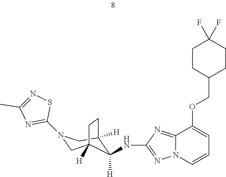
C12=NC(NC3([H])C4([H])CN(C5=NC(C)=NS5)CC3([H])CC4)=NN1C=CC=C2OCC1CCC(F)(F)CC1
